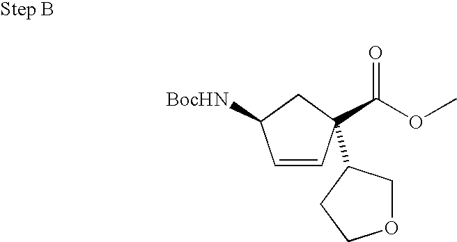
C1=CC(C(=O)OC)(C2COCC2)CC1[BocHN]
